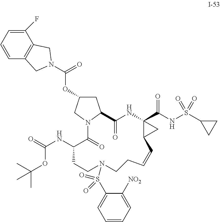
C1(F)=CC=CC2=C1CN(C(=O)OC1CC3C(=O)NC4(C(NS(C5CC5)(=O)=O)=O)C(C4)C=CCCN(S(C4=CC=CC=C4[NO2])(=O)=O)CCC(NC(=O)OC(C)(C)C)C(=O)N3C1)C2
